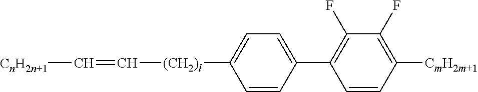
C1(C2=CC=C([(CH2)l]C=C[CnH2n+1])C=C2)=C(F)C(F)=C([CmH2m+1])C=C1
